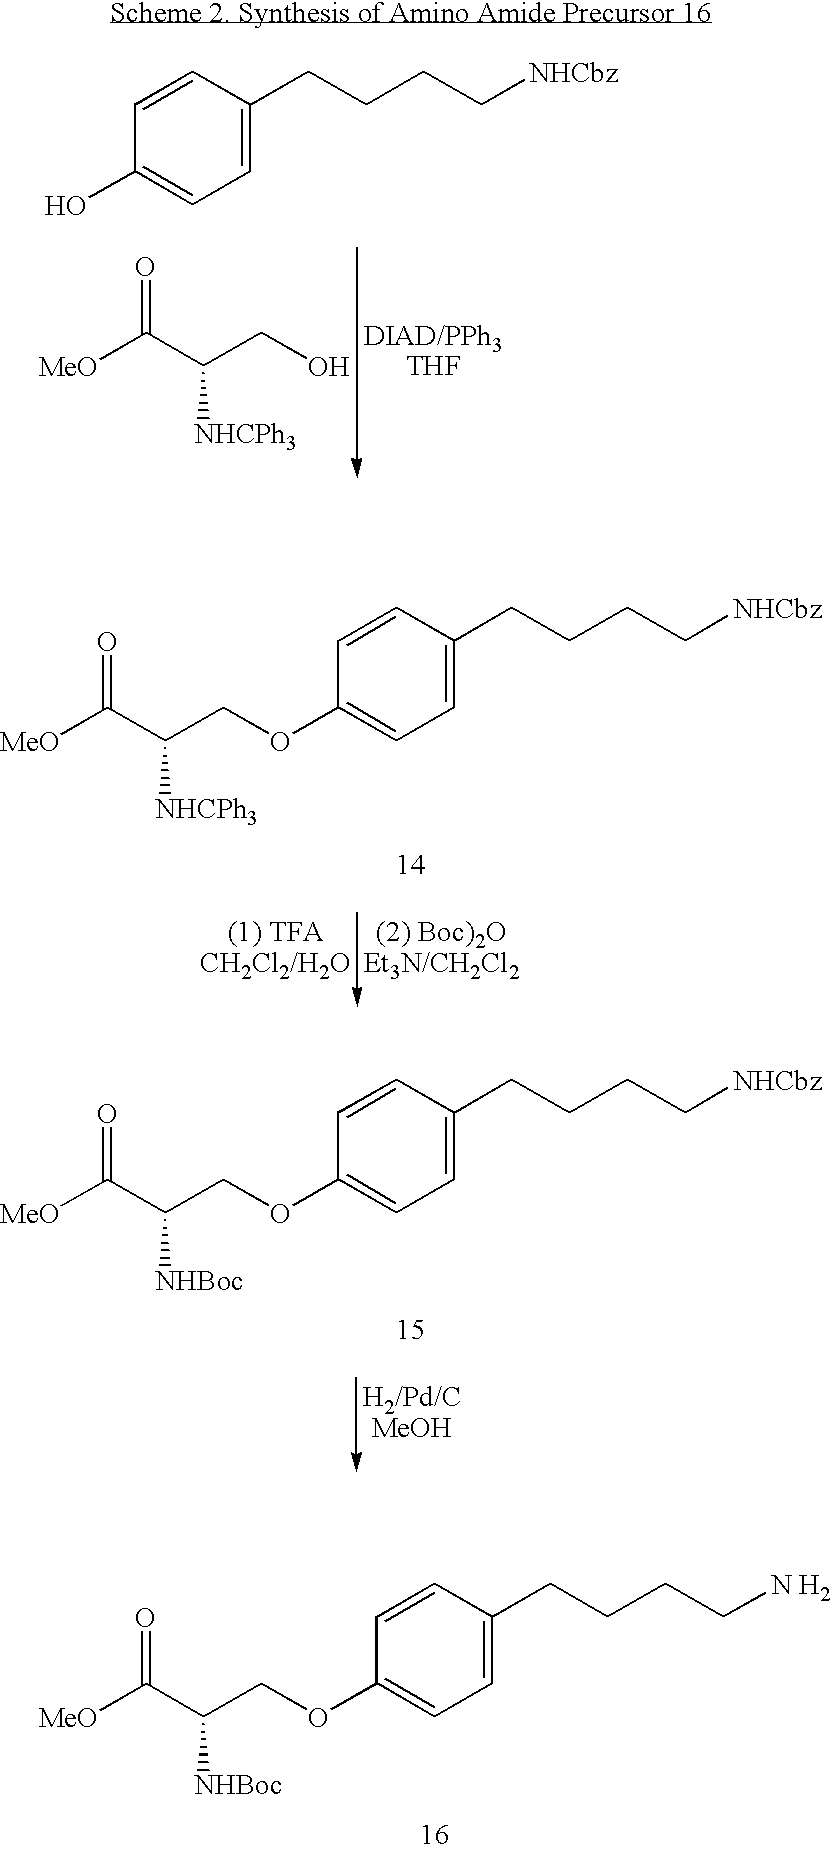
C1=C(CCCC[NHCbz])C=CC(O)=C1.[MeO]C(C(CO)[NHCPh3])=O.C1=C(CCCC[NHCbz])C=CC(OCC(C([MeO])=O)[NHCPh3])=C1.C1=C(CCCC[NHCbz])C=CC(OCC(C([MeO])=O)[NHBoc])=C1.C1=C(CCCC[N H2])C=CC(OCC(C([MeO])=O)[NHBoc])=C1
